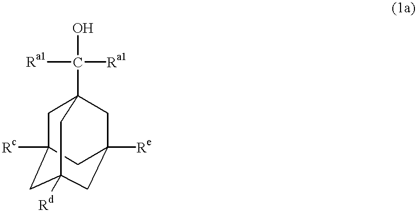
C1C2([Rc])CC3([Rd])CC([Re])(CC1(C(O)([Ra1])[Ra1])C3)C2
